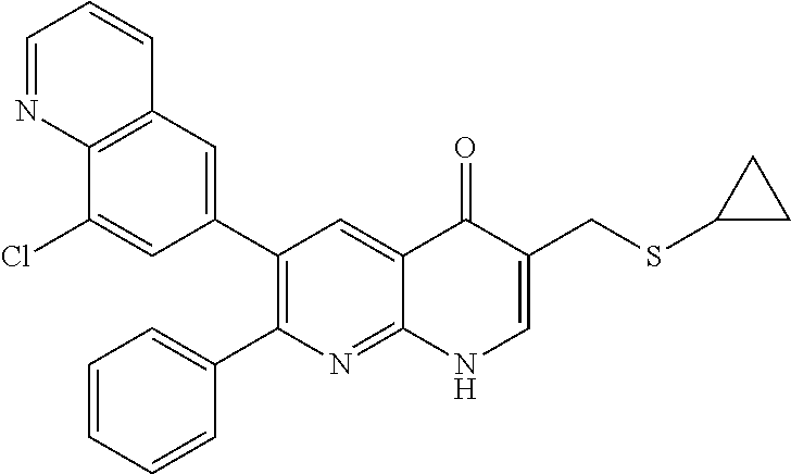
C12=C(C=C(C3=C(C4=CC=CC=C4)N=C4C(=C3)C(=O)C(CSC3CC3)=CN4)C=C1Cl)C=CC=N2
